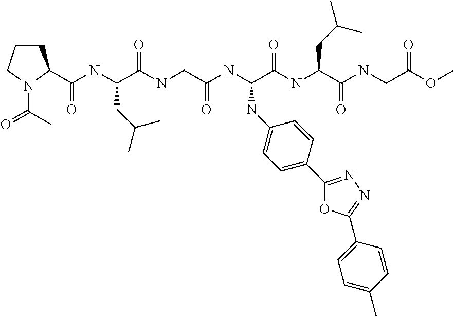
C(NC(C(NCC(=O)NC(C(=O)NC(CC(C)C)C(=O)NCC(OC)=O)NC1=CC=C(C2=NN=C(C3=CC=C(C)C=C3)O2)C=C1)=O)CC(C)C)(=O)C1CCCN1C(=O)C
